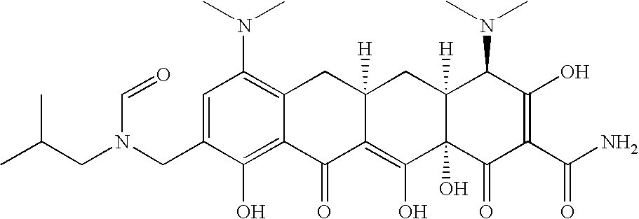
C1(CN(CC(C)C)C=O)=CC(N(C)C)=C2C(=C1O)C(=O)C1=C(O)C3(O)C([H])(CC1([H])C2)C(N(C)C)C(O)=C(C(N)=O)C3=O
